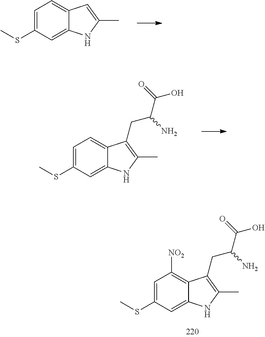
C1=C(SC)C=C2C(=C1)C=C(C)N2.C1=C(SC)C=C2C(=C1)C(CC(C(=O)O)N)=C(C)N2.C1=C(SC)C=C2C(=C1[NO2])C(CC(C(=O)O)N)=C(C)N2
